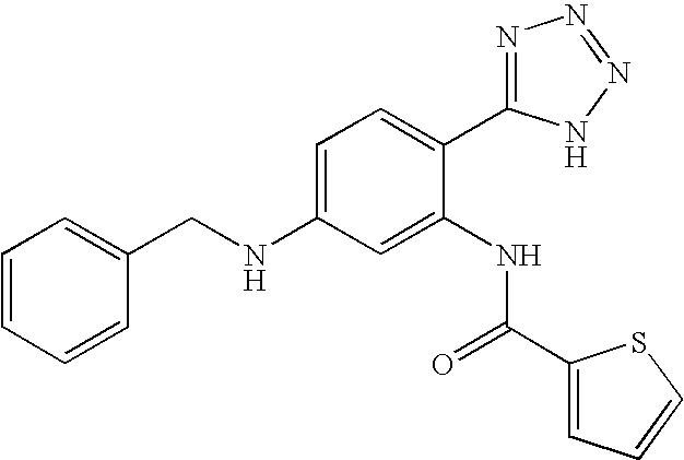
C1=C(NCC2=CC=CC=C2)C=C(NC(C2=CC=CS2)=O)C(C2=NN=NN2)=C1
